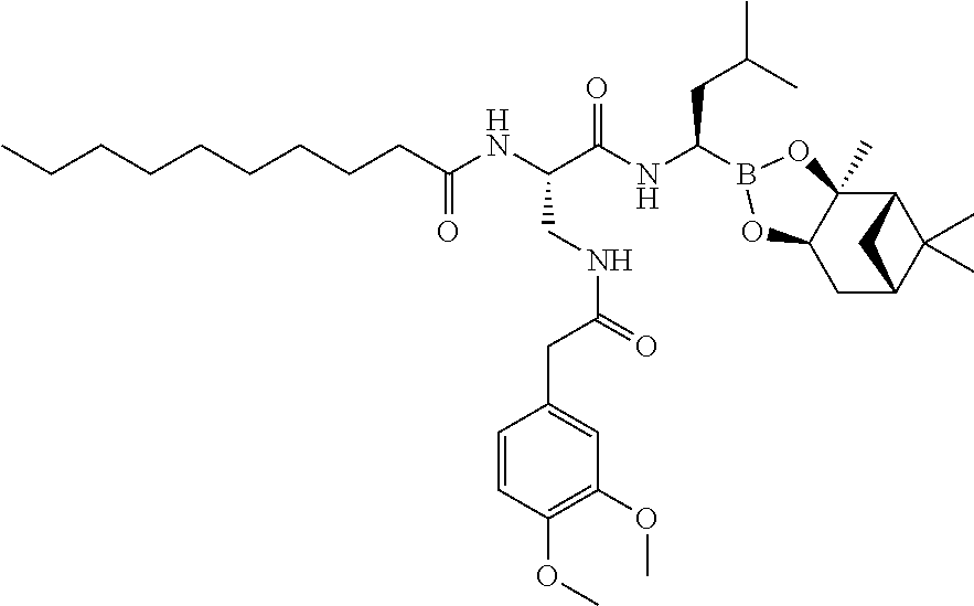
C1C2C(C)(C)C(C3(C)C1OB(C(NC(C(CNC(CC1=CC(OC)=C(OC)C=C1)=O)NC(CCCCCCCCC)=O)=O)CC(C)C)O3)C2
